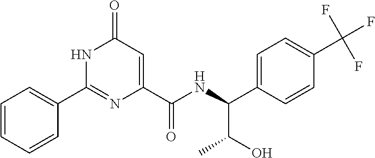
C1=CC=CC(C2=NC(C(=O)NC(C(O)C)C3=CC=C(C(F)(F)F)C=C3)=CC(=O)N2)=C1
